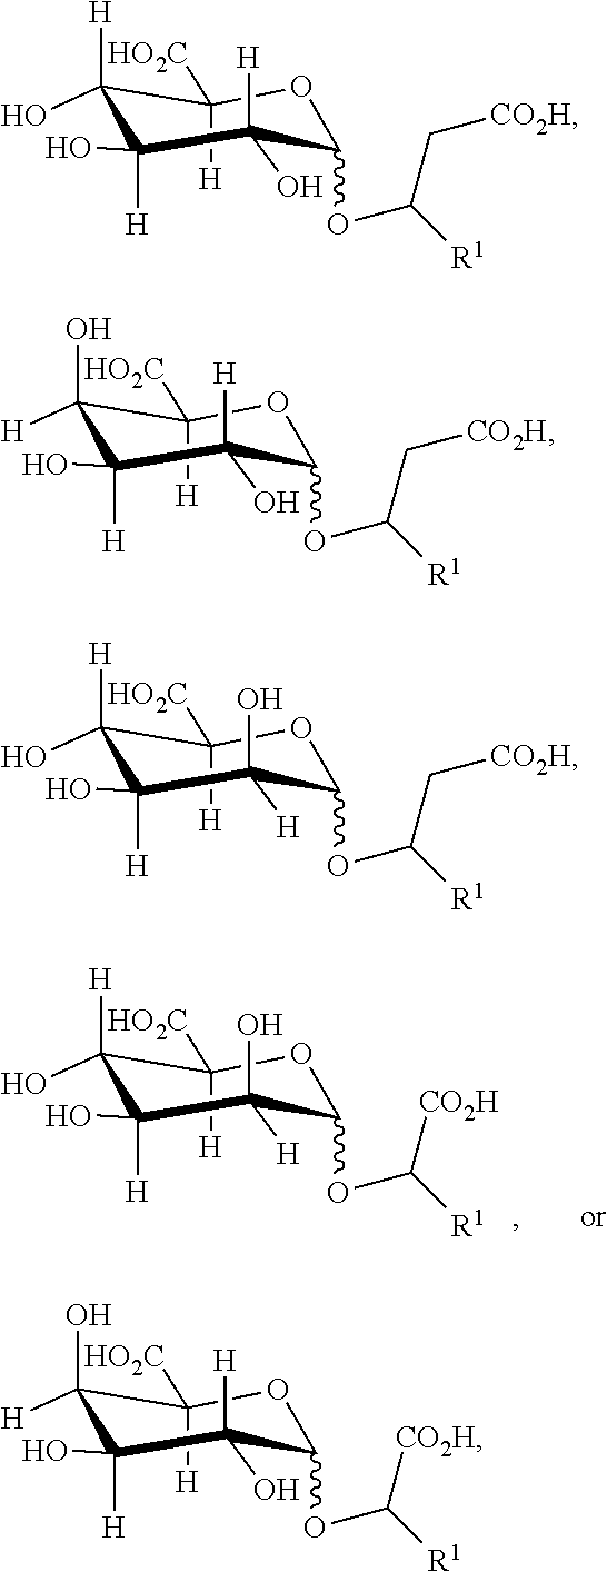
C1([H])([HO2C])C(O)([H])C(O)([H])C(O)([H])C(OC([CO2H])[R1])O1.C1([H])([HO2C])C([H])(O)C(O)([H])C([H])(O)C(OC([CO2H])[R1])O1.C1([H])([HO2C])C([H])(O)C(O)([H])C(O)([H])C(OC(C[CO2H])[R1])O1.C1([H])([HO2C])C(O)([H])C(O)([H])C(O)([H])C(OC(C[CO2H])[R1])O1.C1([H])([HO2C])C([H])(O)C(O)([H])C([H])(O)C(OC(C[CO2H])[R1])O1
